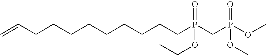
C=CCCCCCCCCCP(CP(OC)(=O)OC)(OCC)=O
